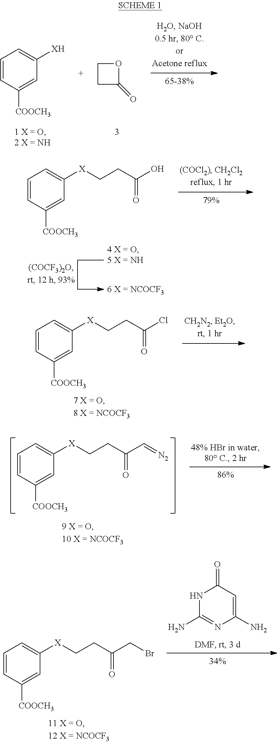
C1=CC([COOCH3])=CC([XH])=C1.C1CC(=O)O1.C1=CC([COOCH3])=CC([X]CCC(=O)O)=C1.C1=CC([COOCH3])=CC([X]CCC(=O)Cl)=C1.C1(N)=CC(=O)NC(N)=N1.C1=CC([COOCH3])=CC([X]CCC(=O)CBr)=C1.C1=CC([COOCH3])=CC([X]CCC(=O)C=[N2])=C1
